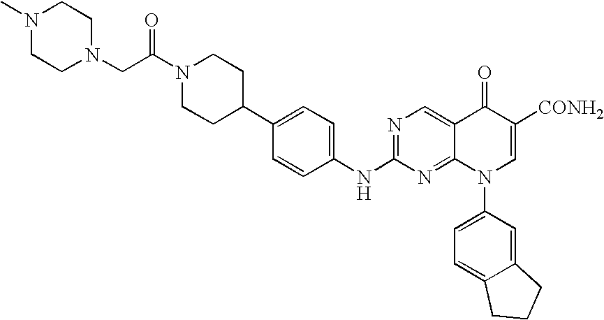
C1(C2CCN(C(CN3CCN(C)CC3)=O)CC2)=CC=C(NC2=NC=C3C(=N2)N(C2=CC=C4C(=C2)CCC4)C=C([CONH2])C3=O)C=C1
